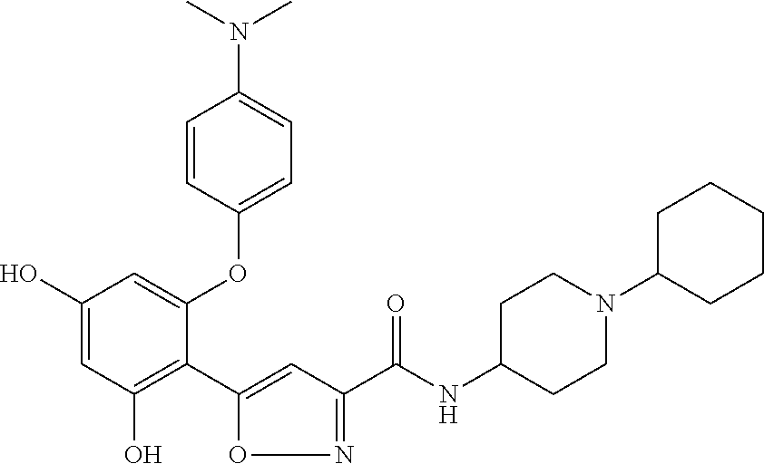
C1(O)=CC(O)=C(C2=CC(C(NC3CCN(C4CCCCC4)CC3)=O)=NO2)C(OC2=CC=C(N(C)C)C=C2)=C1
